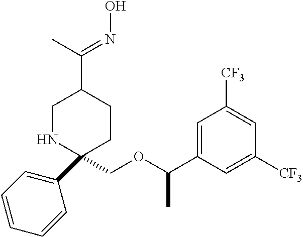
C1(COC(C2=CC([CF3])=CC([CF3])=C2)C)(C2=CC=CC=C2)CCC(C(=NO)C)CN1
